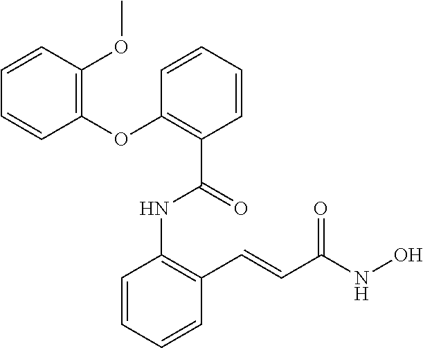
C1=CC=CC(C=CC(NO)=O)=C1NC(C1=C(OC2=C(OC)C=CC=C2)C=CC=C1)=O
